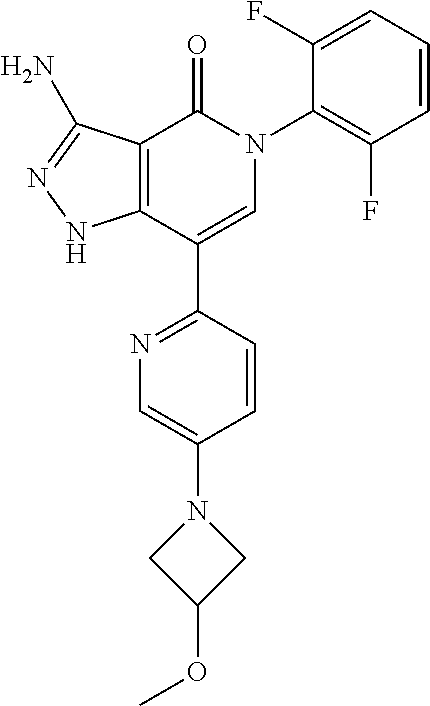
C12=C(C(C3=NC=C(N4CC(OC)C4)C=C3)=CN(C3=C(F)C=CC=C3F)C1=O)NN=C2N
